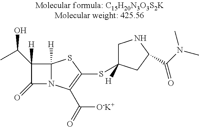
C12([H])N(C(C(=O)[O-K+])=C(SC3([H])CNC(C(N(C)C)=O)C3)S1)C(=O)C2(C(C)O)[H]
